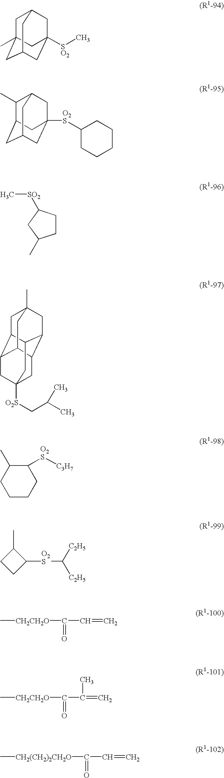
C1C2(C)CC3CC([SO2]C)(CC1C3)C2.C1(C)C2CC3CC([O2S]C4CCCCC4)(CC1C3)C2.C1CC([SO2]C)CC1C.C1C2(C)CC3C4CC5([O2S]CC(C)C)CC(C1C3C5)C4C2.C1CCC([O2S][C3H7])C(C)C1.CC1CCC1[O2S]C([C2H5])[C2H5].C[CH2CH2O]C(=O)C=C.C[CH2CH2O]C(=O)C(=C)C.C(=O)(C=C)[CH2(CH2)2CH2O]C
